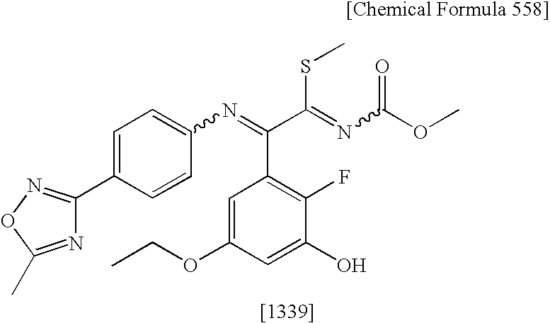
C1=C(OCC)C=C(O)C(F)=C1C(=NC1=CC=C(C2=NOC(C)=N2)C=C1)C(=NC(OC)=O)SC
